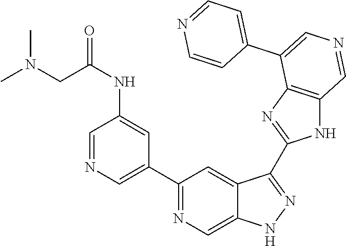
C1(C2=CN=CC(NC(=O)CN(C)C)=C2)=NC=C2C(=C1)C(C1=NC3=C(N1)C=NC=C3C1=CC=NC=C1)=NN2
